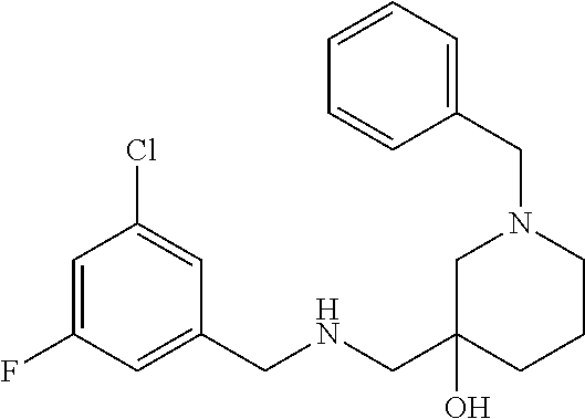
C1=C(F)C=C(CNCC2(O)CN(CC3=CC=CC=C3)CCC2)C=C1Cl
